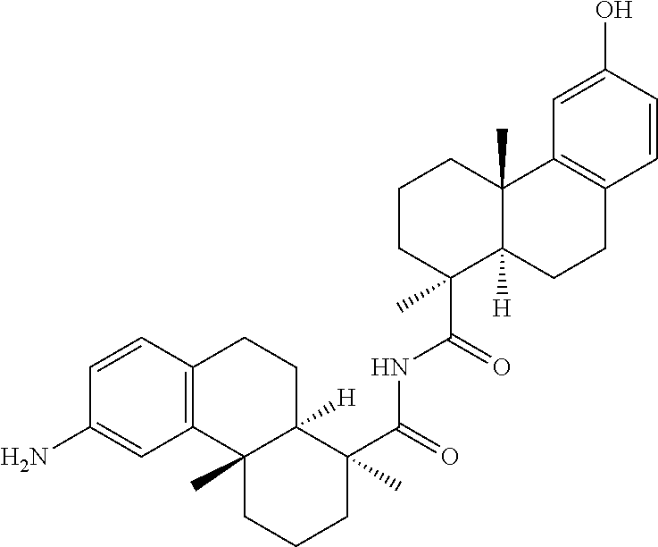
C1=C(O)C=CC2=C1C1(C)C([H])(CC2)C(C(=O)NC(C2(C)C3([H])C(C)(CCC2)C2=C(CC3)C=CC(N)=C2)=O)(C)CCC1
